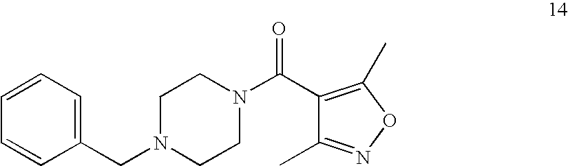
C1(CN2CCN(C(C3=C(C)ON=C3C)=O)CC2)=CC=CC=C1
